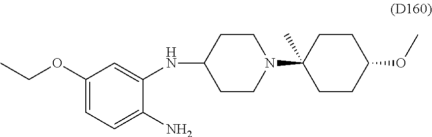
C1CC(N2CCC(NC3=CC(OCC)=CC=C3N)CC2)(C)CCC1OC
